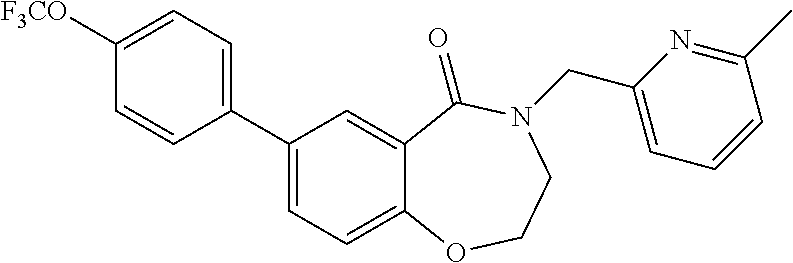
C1(C2=CC=C3C(=C2)C(=O)N(CC2=CC=CC(C)=N2)CCO3)=CC=C([F3CO])C=C1
